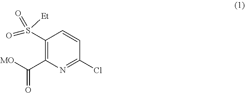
[MO]C(C1=C(S([Et])(=O)=O)C=CC(Cl)=N1)=O
